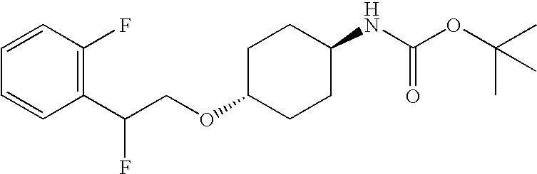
C1=CC(C(COC2CCC(NC(OC(C)(C)C)=O)CC2)F)=C(F)C=C1
